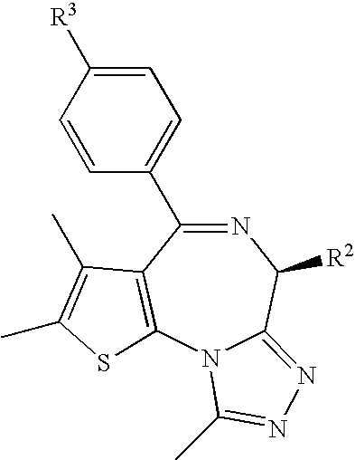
N1=C(C2=CC=C([R3])C=C2)C2=C(N3C(=NN=C3C)C1[R2])SC(C)=C2C
